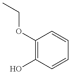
C1(OCC)=C(O)C=CC=C1
